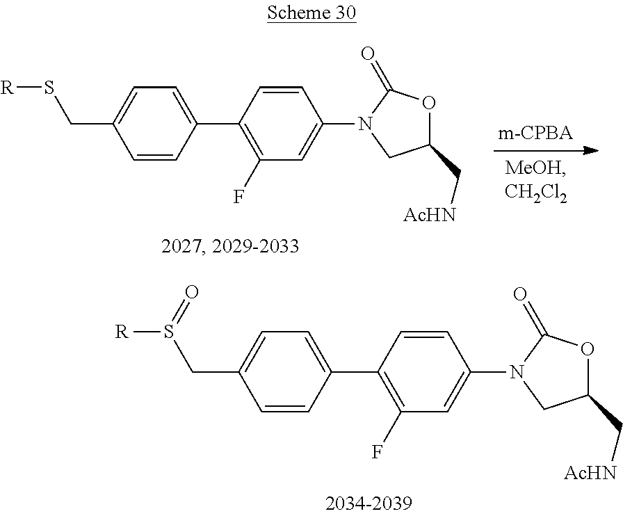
C1(C2=C(F)C=C(N3CC(C[AcHN])OC3=O)C=C2)=CC=C(CS([R])=O)C=C1.C1(C2=C(F)C=C(N3CC(C[AcHN])OC3=O)C=C2)=CC=C(CS[R])C=C1
